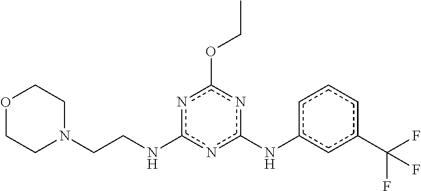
O1CCN(CCNc2nc(Nc3cccc(C(F)(F)F)c3)nc(OCC)n2)CC1
